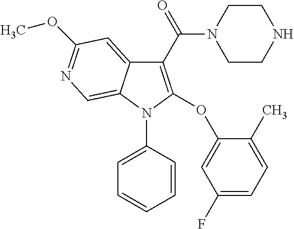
C1(C(=O)N2CCNCC2)=C(OC2=CC(F)=CC=C2C)N(C2=CC=CC=C2)C2=CN=C(OC)C=C12
